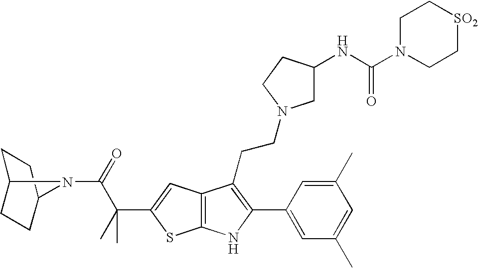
C1C2CCC(C1)N2C(=O)C(C)(C1=CC2=C(S1)NC(C1=CC(C)=CC(C)=C1)=C2CCN1CC(NC(N2CC[SO2]CC2)=O)CC1)C
